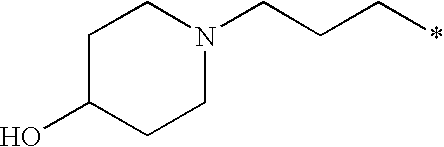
C1(O)CCN(CCC*)CC1
